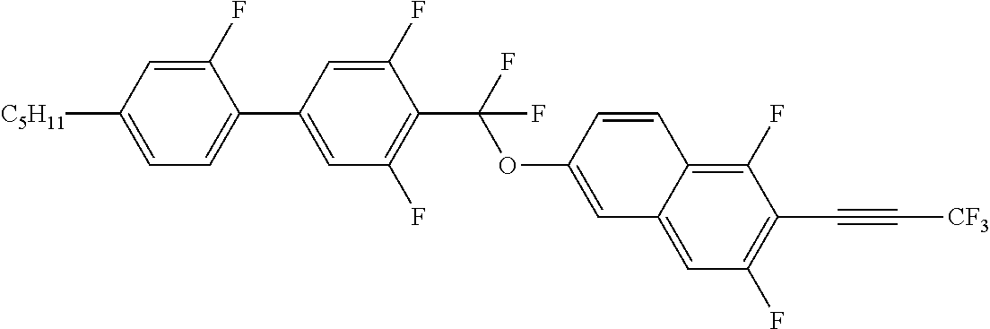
[C5H11]C1=CC=C(C2=CC(F)=C(C(F)(OC3=CC4=CC(F)=C(C#C[CF3])C(F)=C4C=C3)F)C(F)=C2)C(F)=C1
